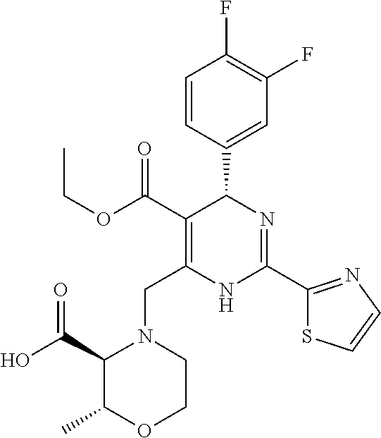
C1=CC(C2C(C(=O)OCC)=C(CN3C(C(O)=O)C(C)OCC3)NC(C3=NC=CS3)=N2)=CC(F)=C1F
